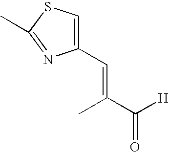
C1(C=C(C)C([H])=O)=CSC(C)=N1
